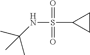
S(C1CC1)(NC(C)(C)C)(=O)=O
